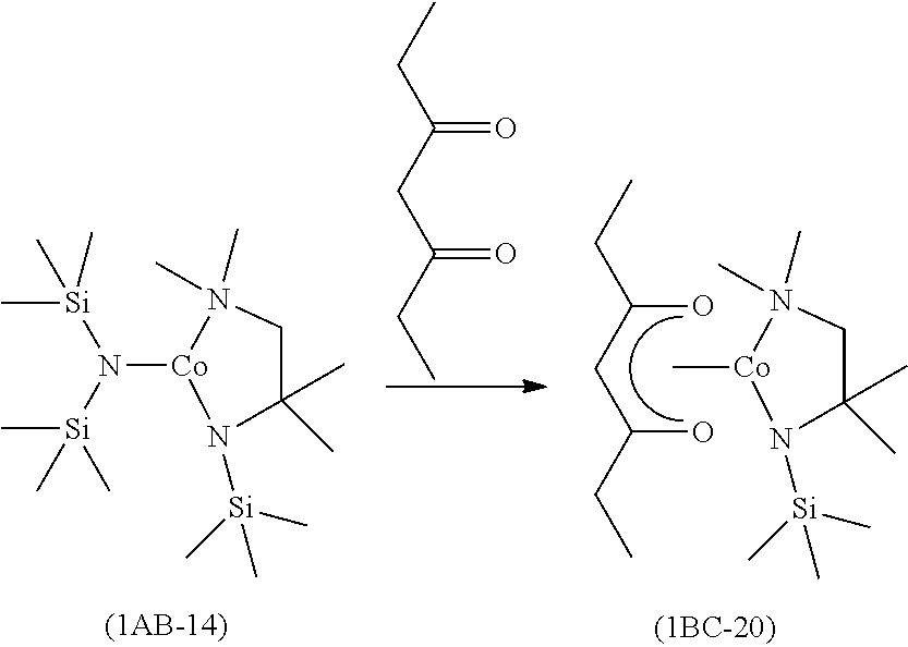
N([Co]1N([Si](C)(C)C)C(C)(C)CN1(C)C)([Si](C)(C)C)[Si](C)(C)C.C(=O)(CC(=O)CC)CC.C[Co]1N([Si](C)(C)C)C(C)(C)CN1(C)C.C(O)(CC(O)CC)CC
